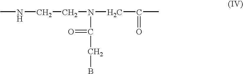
CNCCN(CC(C)=O)C(=O)CB
